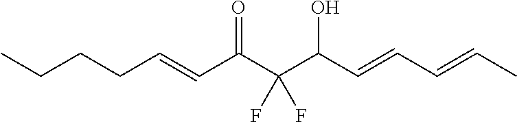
CCCCC=CC(C(C(C=CC=CC)O)(F)F)=O
